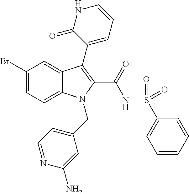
C1(Br)=CC=C2C(=C1)C(C1=CC=CNC1=O)=C(C(=O)NS(=O)(=O)C1=CC=CC=C1)N2CC1=CC=NC(N)=C1
